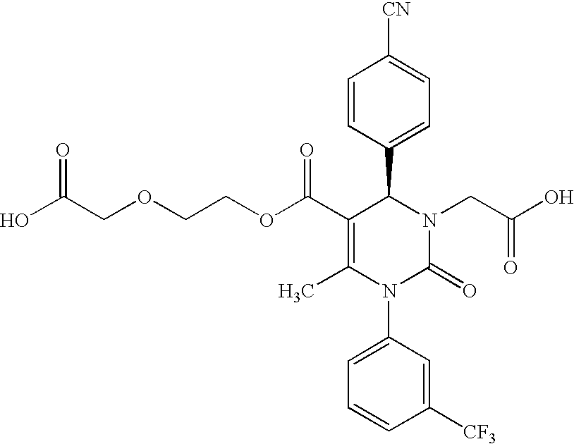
C1(C(OCCOCC(O)=O)=O)=C(C)N(C2=CC=CC([CF3])=C2)C(=O)N(CC(O)=O)C1C1=CC=C([CN])C=C1
